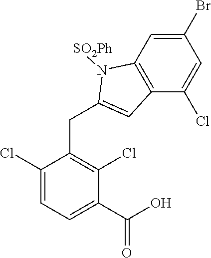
C1(Cl)=CC=C(C(=O)O)C(Cl)=C1CC1=CC2=C(N1[SO2Ph])C=C(Br)C=C2Cl
